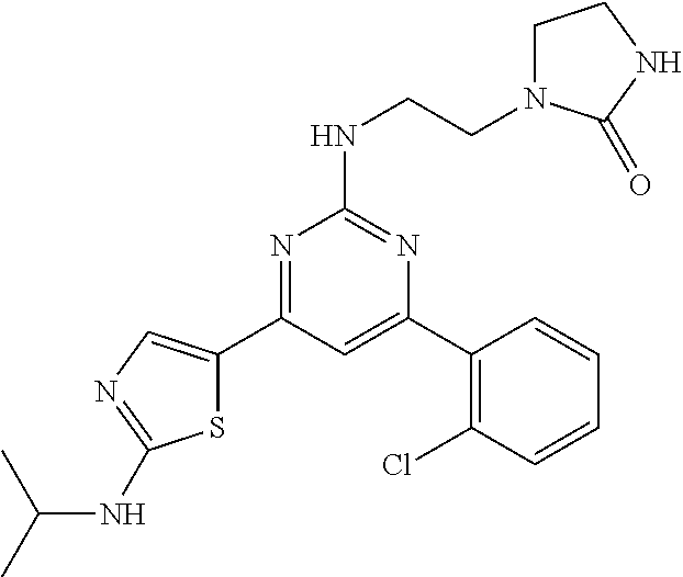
N1=C(C2=CN=C(NC(C)C)S2)C=C(C2=C(Cl)C=CC=C2)N=C1NCCN1CCNC1=O
